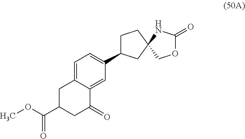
O1C(=O)NC2(C1)CCC(C1=CC=C3C(=C1)C(=O)CC(C(OC)=O)C3)C2
